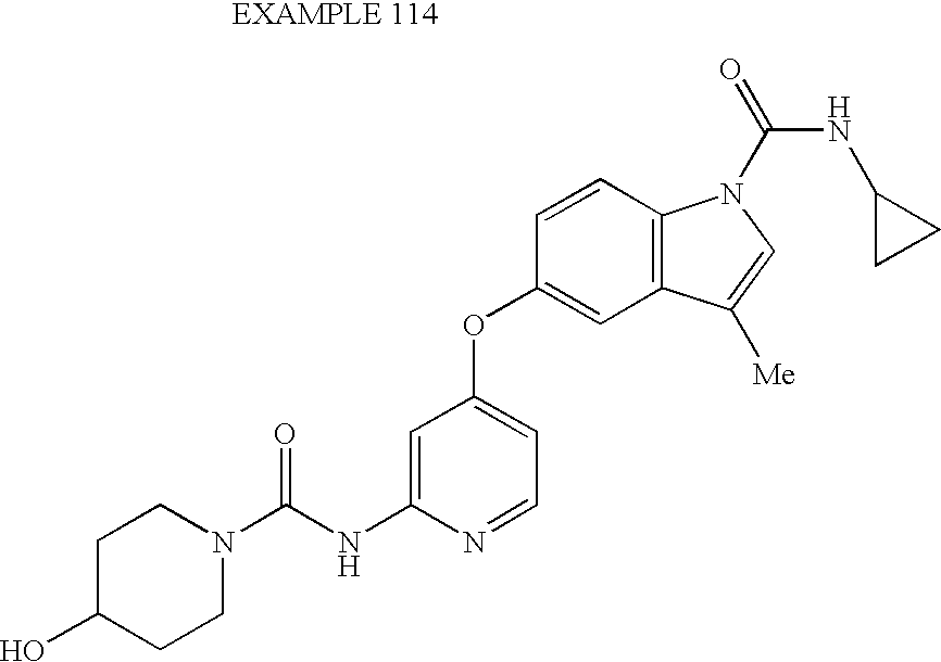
C1=C(NC(N2CCC(O)CC2)=O)N=CC=C1OC1=CC2=C(C=C1)N(C(=O)NC1CC1)C=C2[Me]
